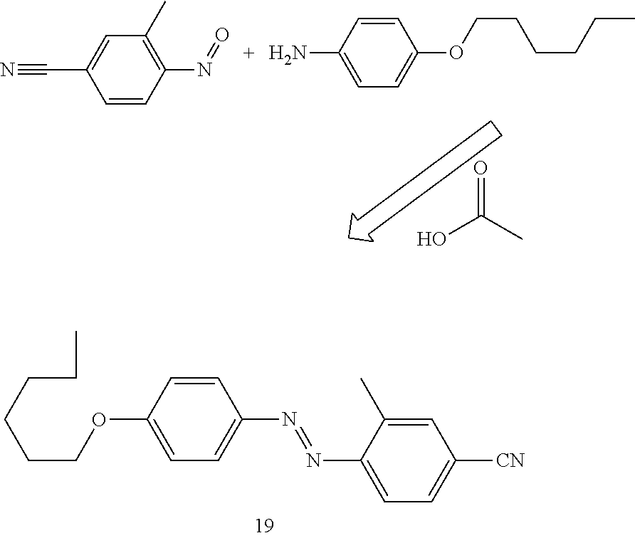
C1=C(N=NC2=CC=C([CN])C=C2C)C=CC(OCCCCCC)=C1.OC(C)=O.C1=C(OCCCCCC)C=CC(N)=C1.C1=CC(C#N)=CC(C)=C1N=O
